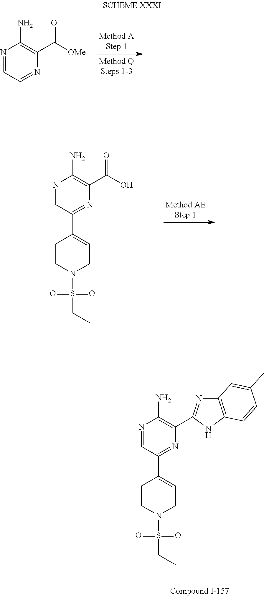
N1=CC(C2=CCN(S(=O)(=O)CC)CC2)=NC(C2=NC3=C(N2)C=CC(C)=C3)=C1N.N1=CC=NC(C([OMe])=O)=C1N.N1=CC(C2=CCN(S(=O)(=O)CC)CC2)=NC(C(O)=O)=C1N
